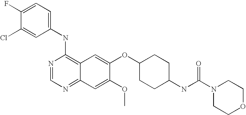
C1(NC2=C3C(=NC=N2)C=C(OC)C(OC2CCC(NC(N4CCOCC4)=O)CC2)=C3)=CC=C(F)C(Cl)=C1
